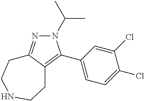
N1(C(C)C)N=C2C(=C1C1=CC=C(Cl)C(Cl)=C1)CCNCC2
